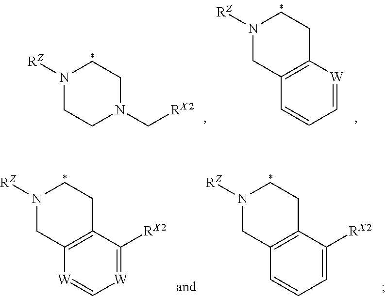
N1([RZ])CCN(C[RX2])CC1.N1([RZ])CC2=C(CC1)[W]=CC=C2.N1([RZ])CC2=C(CC1)C([RX2])=[W]C=[W]2.N1([RZ])CC2=C(CC1)C([RX2])=CC=C2
